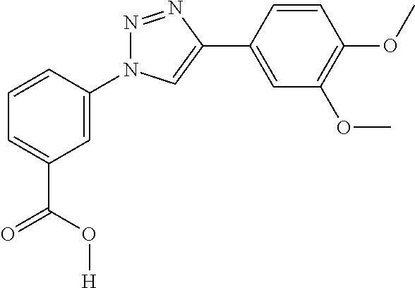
C1=CC(N2N=NC(C3=CC(OC)=C(OC)C=C3)=C2)=CC(C(O[H])=O)=C1
